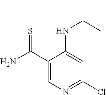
C1(C(=S)N)=CN=C(Cl)C=C1NC(C)C
